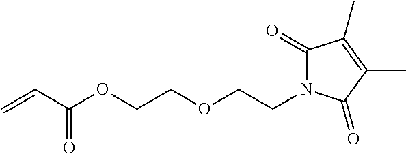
C1(=O)N(CCOCCOC(C=C)=O)C(=O)C(C)=C1C
